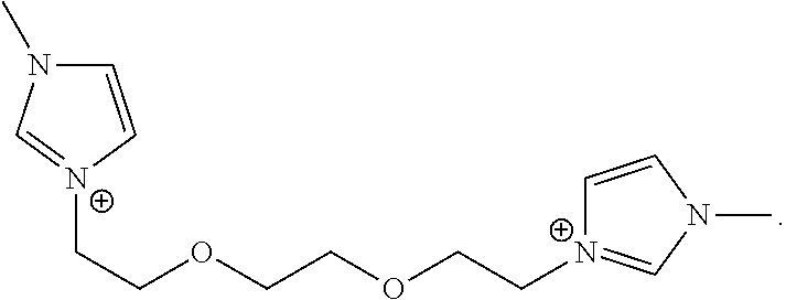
C(COCCOCC[N+]1=CN(C)C=C1)[N+]1=CN(C)C=C1
